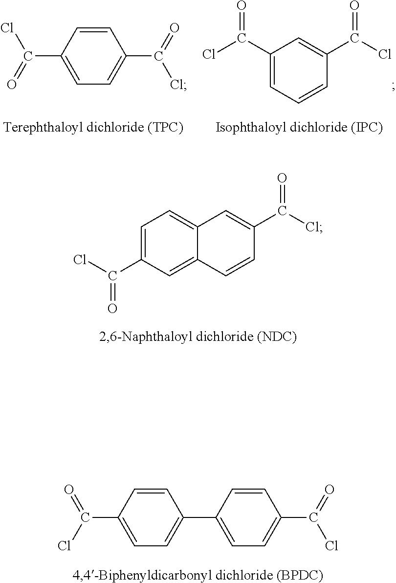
C1=C(C(Cl)=O)C=C2C(=C1)C=C(C(Cl)=O)C=C2.C1=CC(C(Cl)=O)=CC=C1C(=O)Cl.C1(C(Cl)=O)=CC=CC(C(Cl)=O)=C1.C1=CC(C(Cl)=O)=CC=C1C1=CC=C(C(=O)Cl)C=C1
